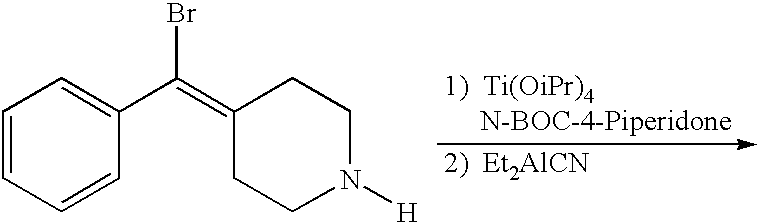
C1=CC=CC(C(=C2CCN([H])CC2)Br)=C1
